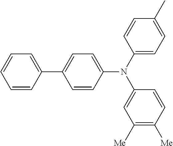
C1=CC=C(C2=CC=C(N(C3=CC=C(C)C=C3)C3=CC([Me])=C([Me])C=C3)C=C2)C=C1
